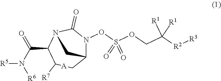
[R5]N(C(=O)C1N2C(=O)N(OS(OCC([R2][R3])([R1])[R1])(=O)=O)C(C[A]C1[R7])C2)[R6]
